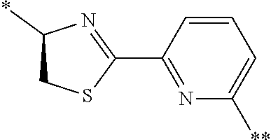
C1(C2=NC(*)CS2)=NC([**])=CC=C1
